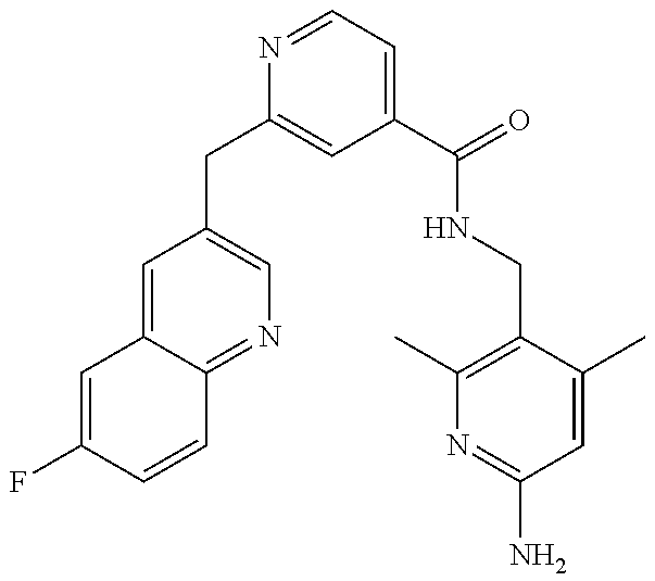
C1=C(F)C=CC2=NC=C(CC3=CC(C(=O)NCC4=C(C)N=C(N)C=C4C)=CC=N3)C=C12
